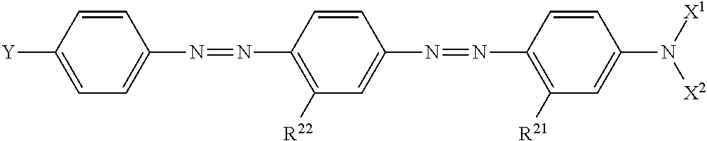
[Y]C1=CC=C(N=NC2=C([R22])C=C(N=NC3=C([R21])C=C(N([X1])[X2])C=C3)C=C2)C=C1
